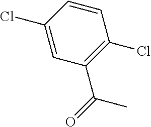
C1(Cl)=CC(C(C)=O)=C(Cl)C=C1
